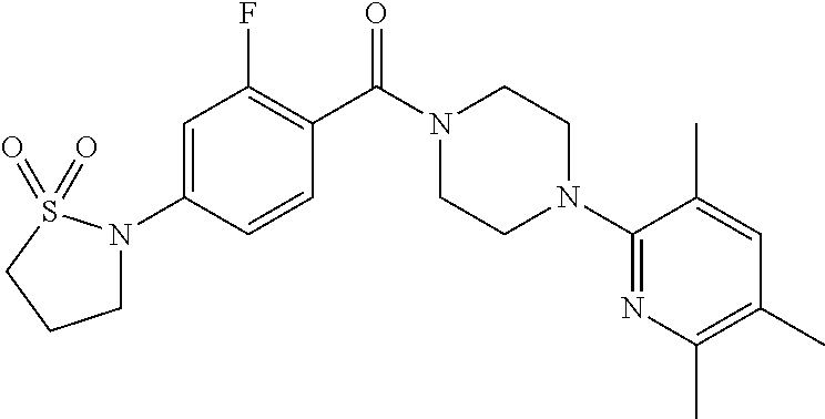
C1=C(N2CCCS2(=O)=O)C=CC(C(N2CCN(C3=NC(C)=C(C)C=C3C)CC2)=O)=C1F
